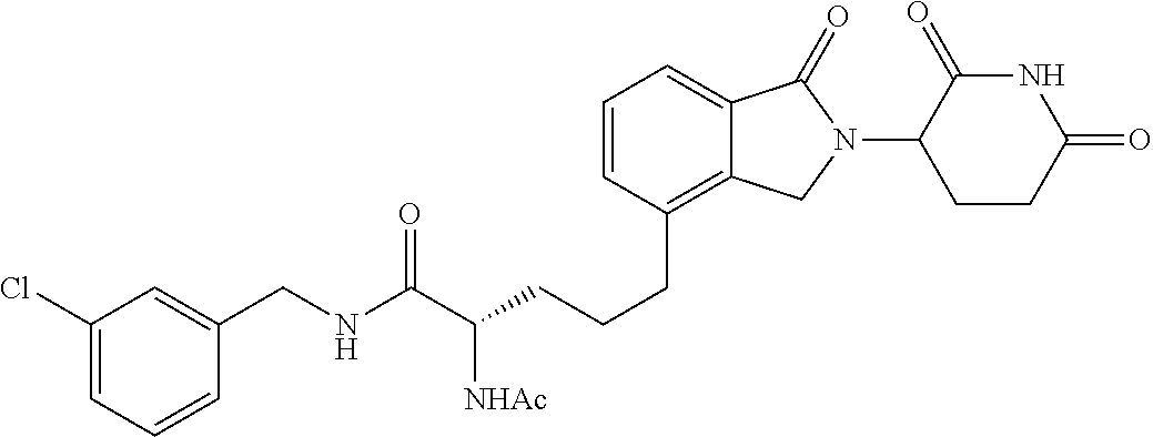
C(CC1=C2C(=CC=C1)C(=O)N(C1C(=O)NC(=O)CC1)C2)CC(C(NCC1=CC(Cl)=CC=C1)=O)[NHAc]
